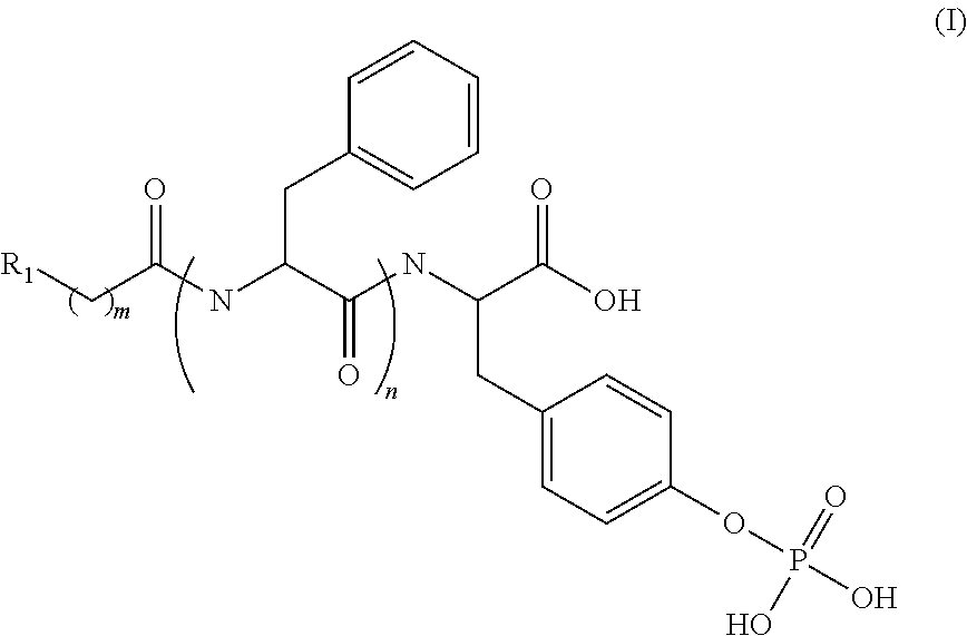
O=C(NC(CC1=CC=CC=C1)C(NC(C(O)=O)CC1=CC=C(OP(=O)(O)O)C=C1)=O)C[R1]
